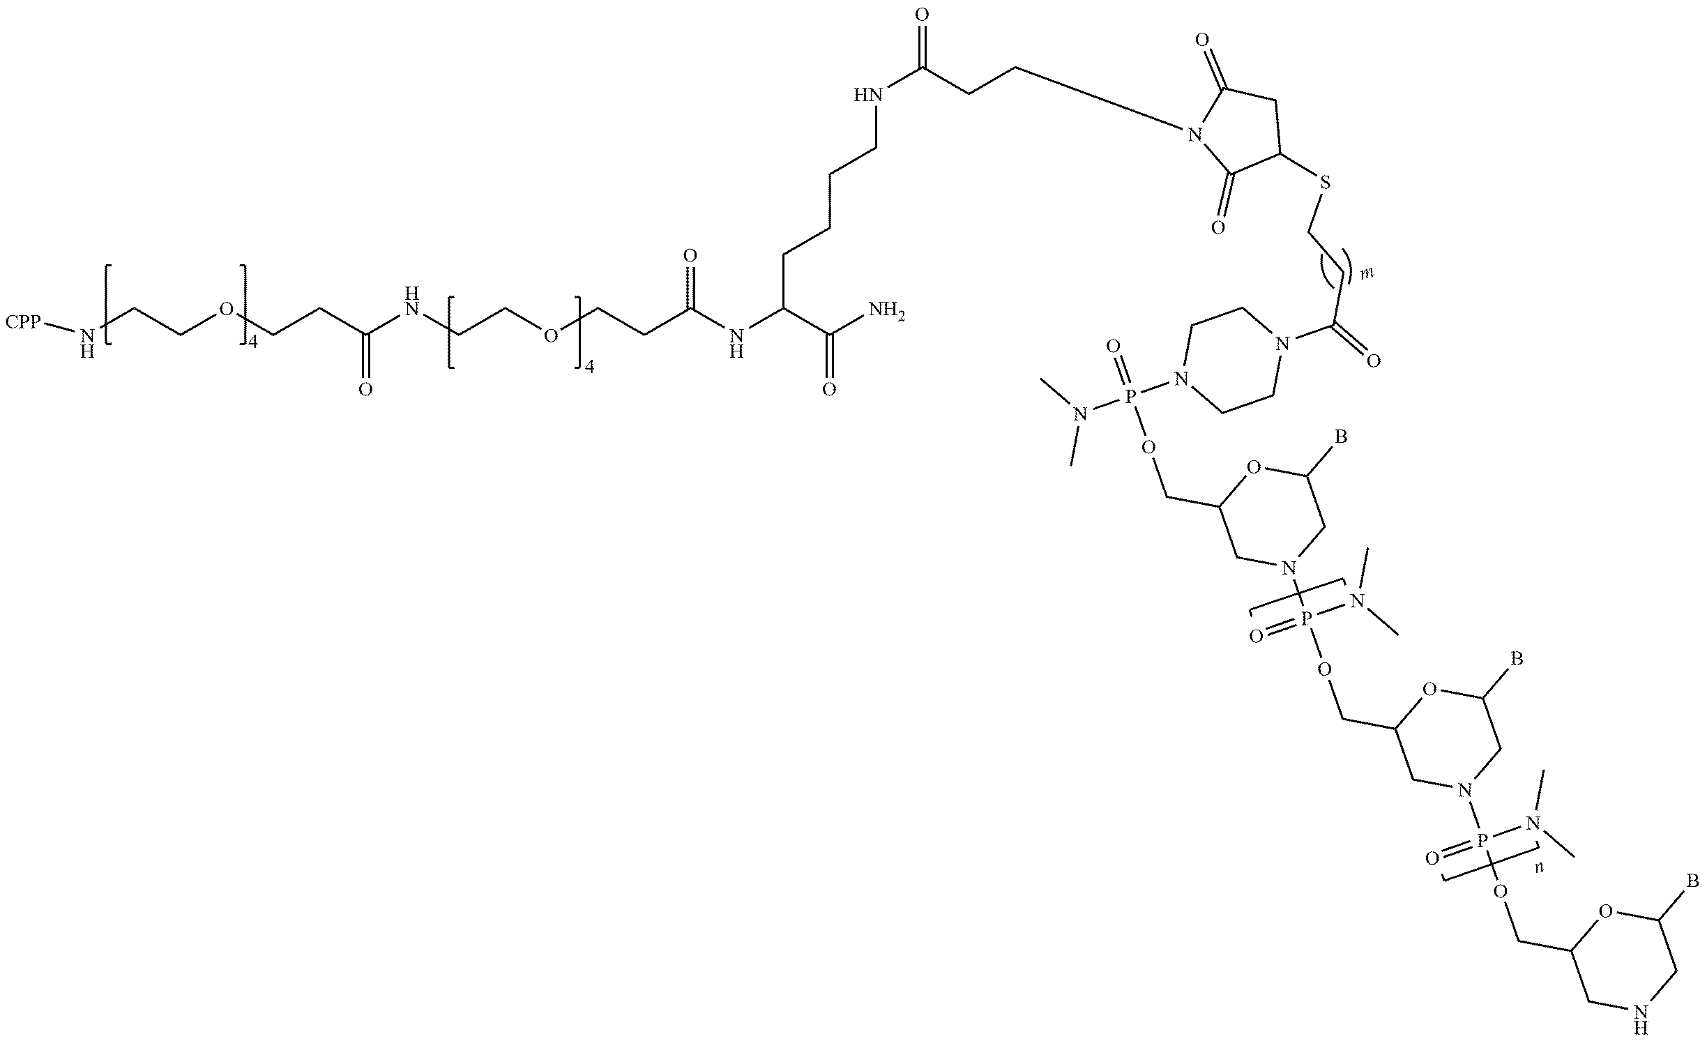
[CPP]NCCOCCC(NCCOCCC(NC(C(N)=O)CCCCNC(CCN1C(=O)C(SCCC(N2CCN(P(OCC3CN(P(N(C)C)(OCC4OC(B)CN(P(N(C)C)(OCC5CNCC(B)O5)=O)C4)=O)CC(B)O3)(N(C)C)=O)CC2)=O)CC1=O)=O)=O)=O
